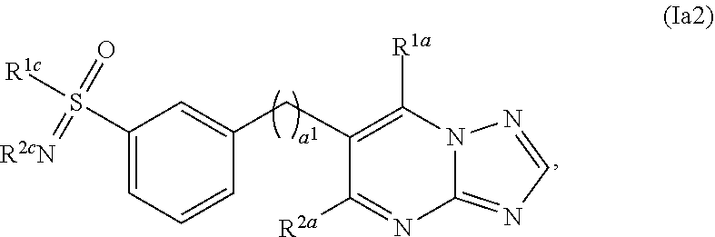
C1(S([R1c])(=O)=[R2cN])=CC=CC(CC2=C([R1a])N3C(=NC=N3)N=C2[R2a])=C1
